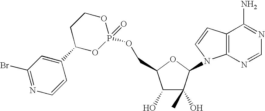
C1(O)C(O)(C)C(N2C3=C(C=C2)C(N)=NC=N3)OC1COP1(=O)OCCC(C2=CC(Br)=NC=C2)O1
